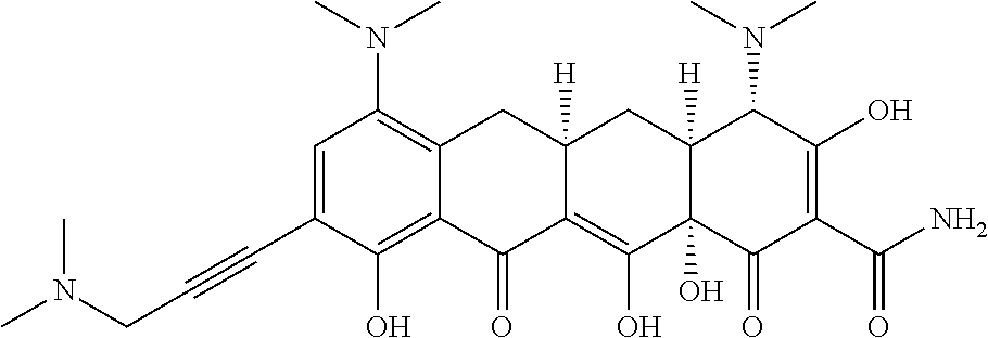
C1=C(C#CCN(C)C)C(O)=C2C(=C1N(C)C)CC1([H])C(=C(O)C3(O)C([H])(C1)C(N(C)C)C(O)=C(C(N)=O)C3=O)C2=O
